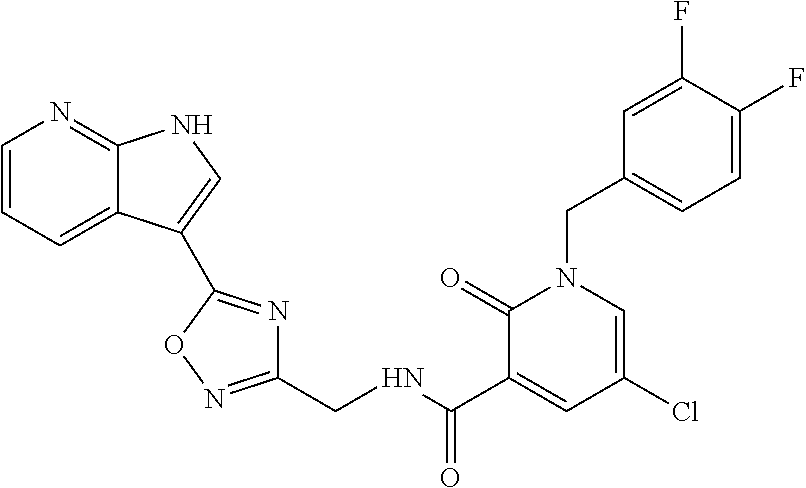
C1=CC=C2C(=N1)NC=C2C1=NC(CNC(C2=CC(Cl)=CN(CC3=CC=C(F)C(F)=C3)C2=O)=O)=NO1
